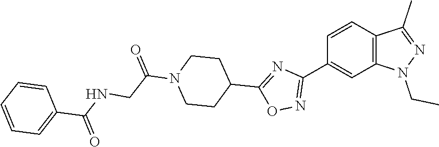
C1=CC(C2=NOC(C3CCN(C(CNC(=O)C4=CC=CC=C4)=O)CC3)=N2)=CC2=C1C(C)=NN2CC
